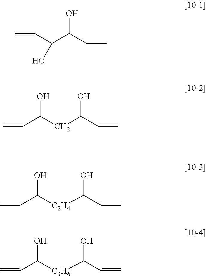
C=CC(C(C=C)O)O.C=CC(CC(C=C)O)O.C=CC([C2H4]C(C=C)O)O.C=CC([C3H6]C(C=C)O)O
